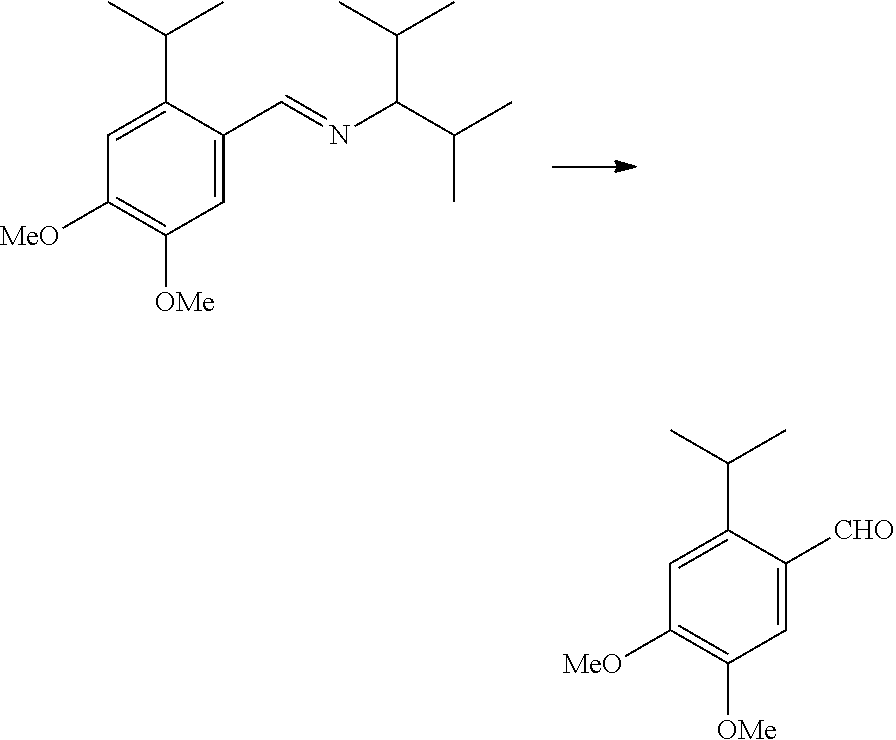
C1=C(C(C)C)C([CHO])=CC([OMe])=C1[MeO].C1=C(C(C)C)C(C=NC(C(C)C)C(C)C)=CC([OMe])=C1[MeO]
